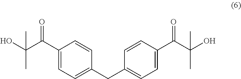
C1(C(=O)C(C)(O)C)=CC=C(CC2=CC=C(C(=O)C(C)(O)C)C=C2)C=C1
